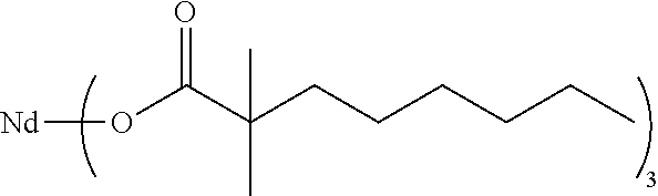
[Nd]OC(C(CCCCCC)(C)C)=O
